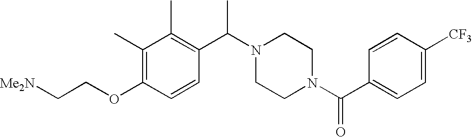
[Me2N]CCOC1=C(C)C(C)=C(C(N2CCN(C(C3=CC=C([CF3])C=C3)=O)CC2)C)C=C1
